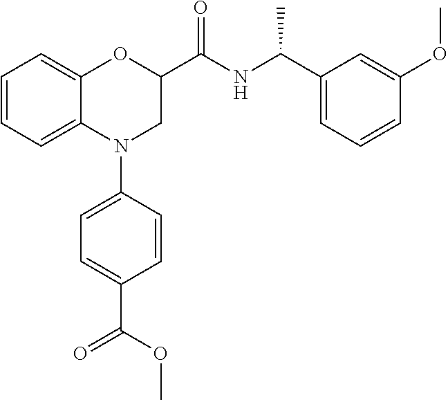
N1(C2=CC=C(C(OC)=O)C=C2)CC(C(NC(C2=CC=CC(OC)=C2)C)=O)OC2=CC=CC=C12
